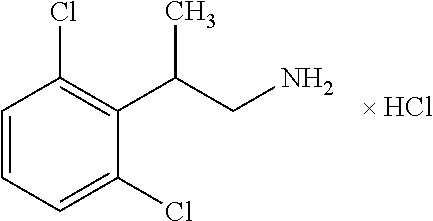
C1=CC=C(Cl)C(C(CN)C)=C1Cl
